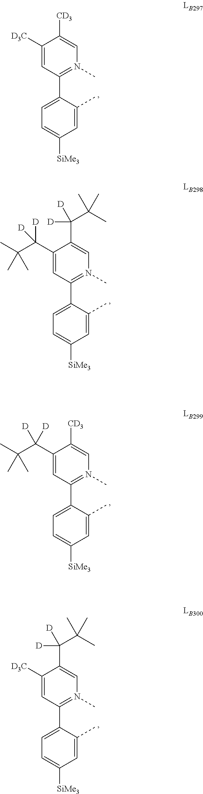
C1(C2=CC=C([SiMe3])C=C2C)=N(C)C=C([CD3])C([D3C])=C1.C1(C2=CC=C([SiMe3])C=C2C)=N(C)C=C(C([D])(C(C)(C)C)[D])C(C(C(C)(C)C)([D])[D])=C1.C1(C2=CC=C([SiMe3])C=C2C)=N(C)C=C([CD3])C(C(C(C)(C)C)([D])[D])=C1.C1(C2=CC=C([SiMe3])C=C2C)=N(C)C=C(C([D])(C(C)(C)C)[D])C([D3C])=C1
